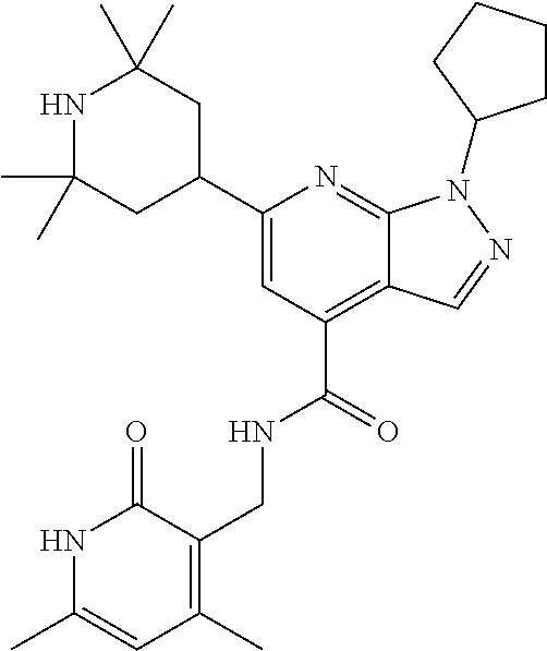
N1C(C)=CC(C)=C(CNC(C2=C3C(=NC(C4CC(C)(C)NC(C)(C)C4)=C2)N(C2CCCC2)N=C3)=O)C1=O
